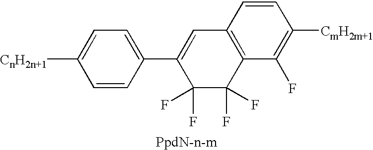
C1(C2=CC=C([CnH2n+1])C=C2)=CC2=C(C(F)(F)C1(F)F)C(F)=C([CmH2m+1])C=C2
